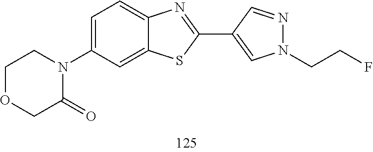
C1=C(N2CCOCC2=O)C=C2C(=C1)N=C(C1=CN(CCF)N=C1)S2
